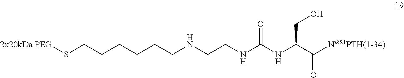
N(CCNC(NC(C([NaS1PTH(1-34)])=O)CO)=O)CCCCCCS[2x20kDa PEG]
